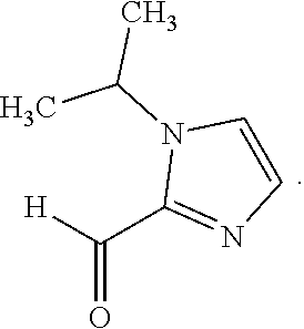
[H]C(C1=NC=CN1C(C)C)=O
